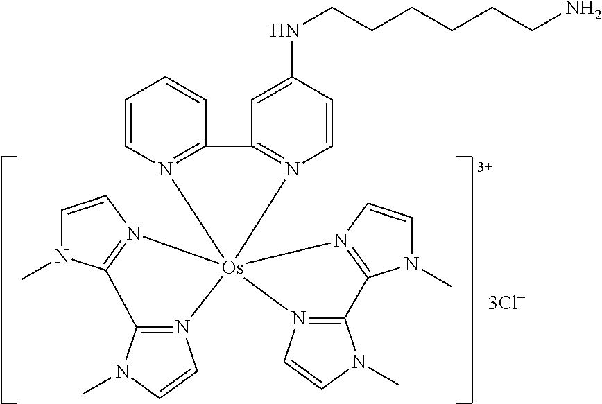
C1=CN2=C(C=C1)C1=N(C=CC(NCCCCCCN)=C1)[Os]213(N2=C(N(C)C=C2)C2=N1C=CN2C)N1=C(N(C)C=C1)C1=N3C=CN1C
